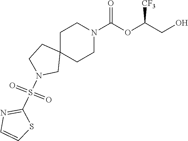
C1C2(CCN(C(OC(CO)[CF3])=O)C1)CCN(S(=O)(=O)C1=NC=CS1)C2
